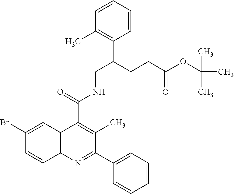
C1(Br)=CC2=C(C=C1)N=C(C1=CC=CC=C1)C(C)=C2C(=O)NCC(CCC(OC(C)(C)C)=O)C1=C(C)C=CC=C1
